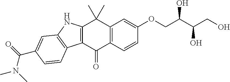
C12=C(C=CC(OCC(C(CO)O)O)=C1)C(=O)C1=C(C2(C)C)NC2=C1C=CC(C(=O)N(C)C)=C2
